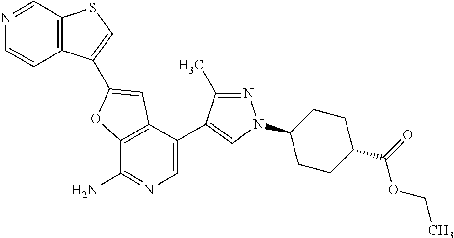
C12=C(C(C3=CN(C4CCC(C(=O)OCC)CC4)N=C3C)=CN=C1N)C=C(C1=CSC3=C1C=CN=C3)O2
